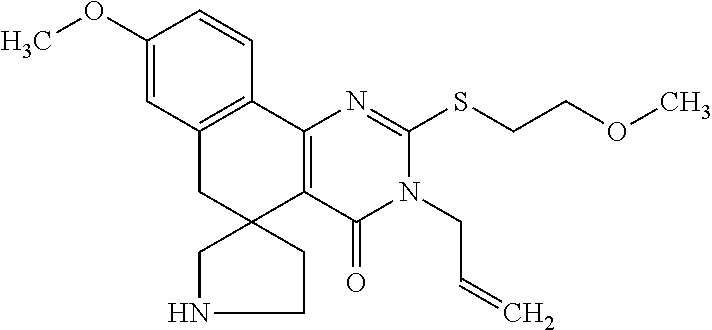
COC1=CC2=C(C=C1)C1=C(C3(C2)CNCC3)C(=O)N(CC=C)C(SCCOC)=N1
